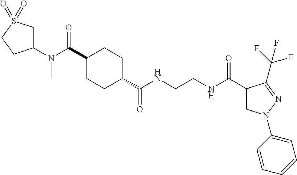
C1(C(N(C2CS(=O)(=O)CC2)C)=O)CCC(C(NCCNC(C2=CN(C3=CC=CC=C3)N=C2C(F)(F)F)=O)=O)CC1
